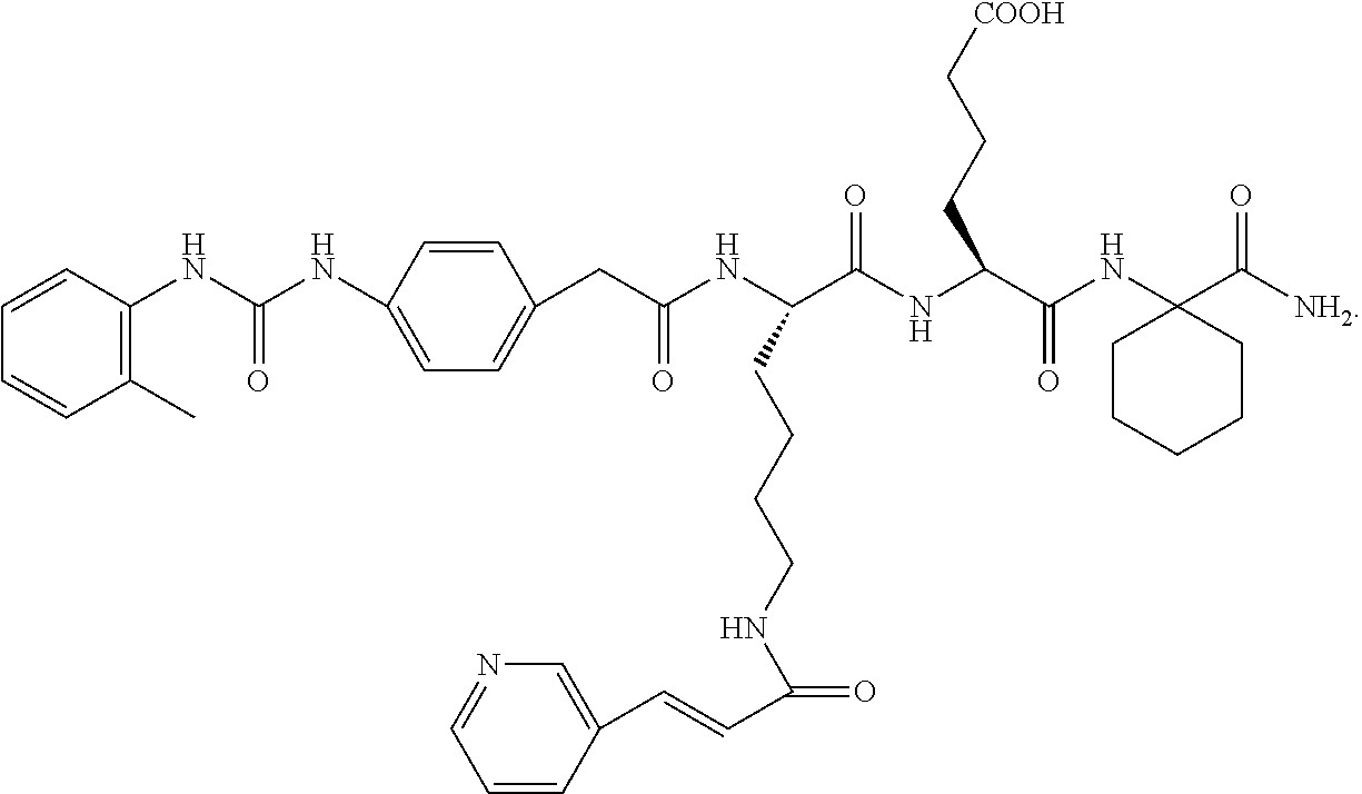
C1(C)=C(NC(NC2=CC=C(CC(NC(C(NC(C(NC3(C([NH2])=O)CCCCC3)=O)CCC[COOH])=O)CCCCNC(=O)C=CC3=CN=CC=C3)=O)C=C2)=O)C=CC=C1
